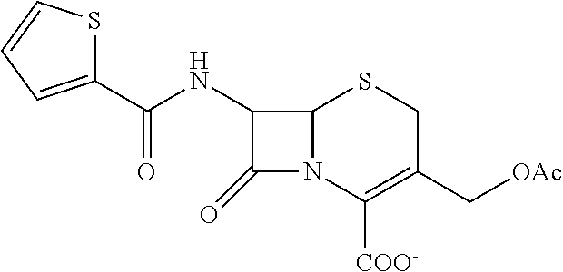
C12N(C([COO-])=C(C[OAc])CS1)C(=O)C2NC(C1=CC=CS1)=O
